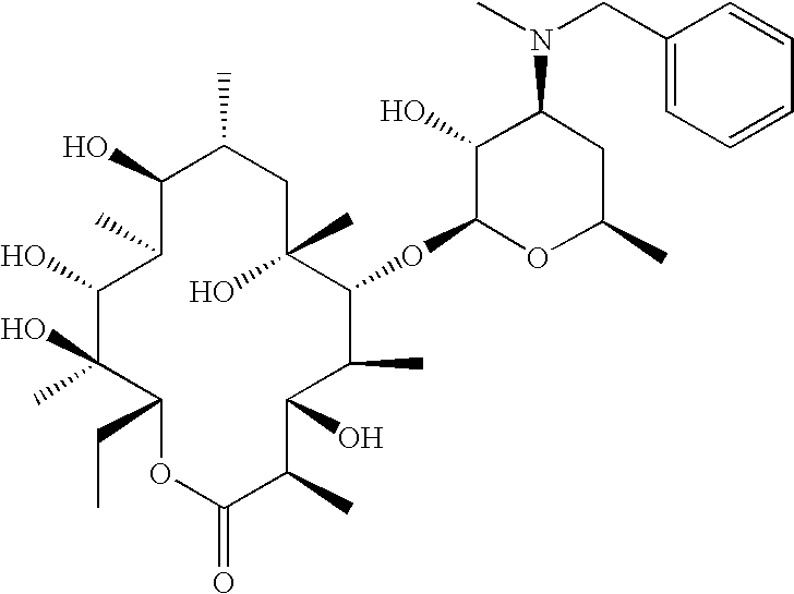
C1(O)C(C)C(O)C(O)(C)C(CC)OC(=O)C(C)C(O)C(C)C(OC2OC(C)CC(N(C)CC3=CC=CC=C3)C2O)C(C)(O)CC1C
